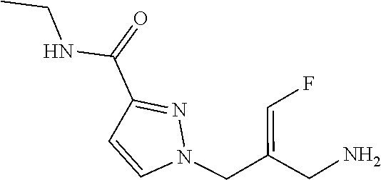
N1(CC(CN)=CF)C=CC(C(=O)NCC)=N1
